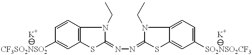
C1([CF3SO2NSO2])=CC2=C(C=C1)N(CC)C(=NN=C1N(CC)C3=CC=C([SO2NSO2CF3])C=C3S1)S2
